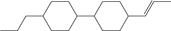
C1CC(C2CCC(C=CC)CC2)CCC1CCC
